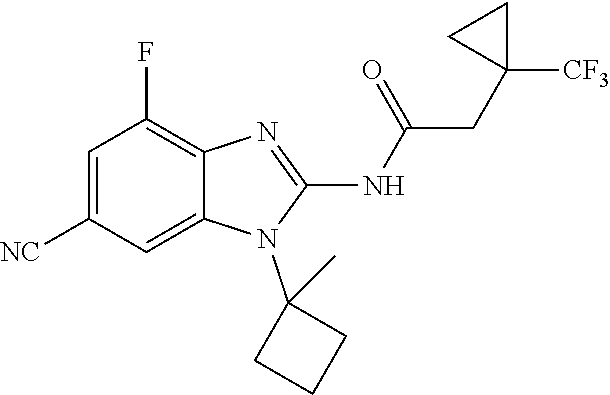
C1=C([NC])C=C2C(=C1F)N=C(NC(=O)CC1([CF3])CC1)N2C1(C)CCC1
